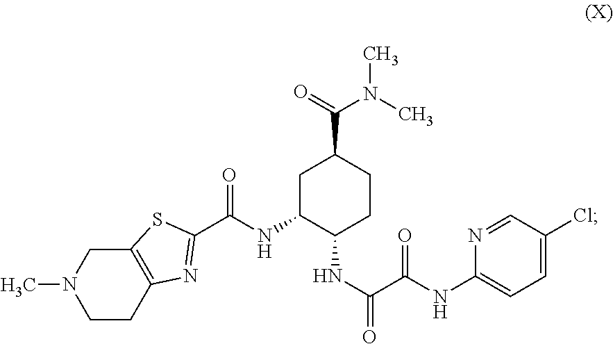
C1CC2=C(CN1C)SC(C(NC1C(NC(=O)C(=O)NC3=CC=C(Cl)C=N3)CCC(C(=O)N(C)C)C1)=O)=N2
